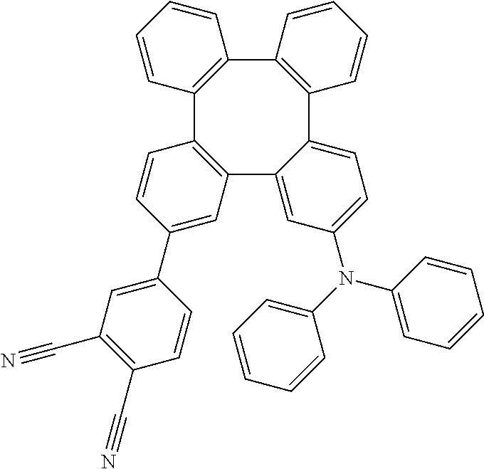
C12=C(C3=C(C4=C(C5=CC=C(N(C6=CC=CC=C6)C6=CC=CC=C6)C=C15)C=CC=C4)C=CC=C3)C=CC(C1=CC(C#N)=C(C#N)C=C1)=C2
